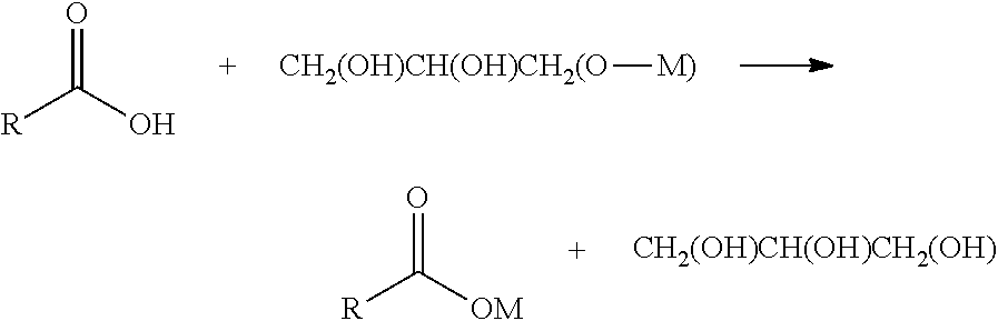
[R]C(O)=O.[CH2(OH)CH(OH)CH2(O][M)].[R]C([OM])=O.[CH2(OH)CH(OH)CH2(OH)]
